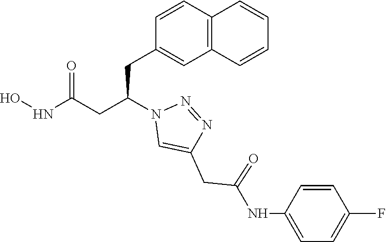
C1(CC(CC(NO)=O)N2C=C(CC(NC3=CC=C(F)C=C3)=O)N=N2)=CC2=C(C=C1)C=CC=C2
